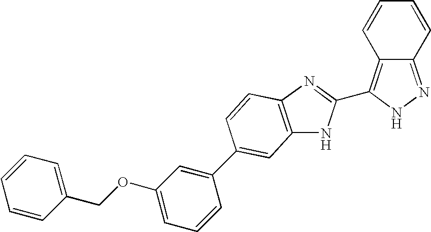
C12=NNC(C3=NC4=C(N3)C=C(C3=CC(OCC5=CC=CC=C5)=CC=C3)C=C4)=C1C=CC=C2
